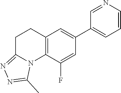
C12=C(C(F)=CC(C3=CC=CN=C3)=C1)N1C(=NN=C1C)CC2
